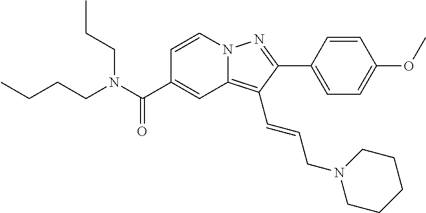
C1=CN2C(=C(C=CCN3CCCCC3)C(C3=CC=C(OC)C=C3)=N2)C=C1C(N(CCCC)CCC)=O
